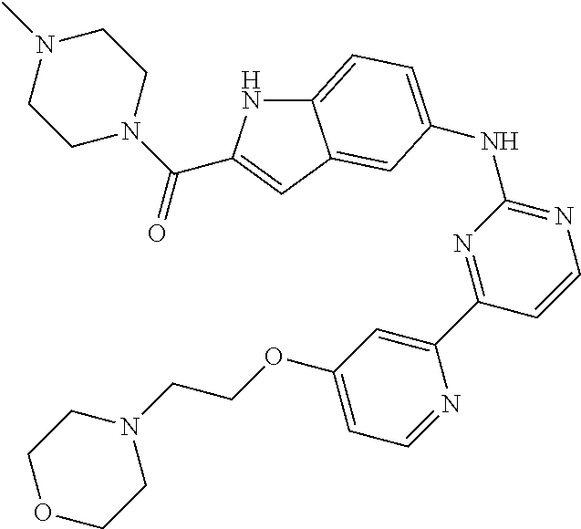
C12=CC=C(NC3=NC=CC(C4=CC(OCCN5CCOCC5)=CC=N4)=N3)C=C1C=C(C(N1CCN(C)CC1)=O)N2
